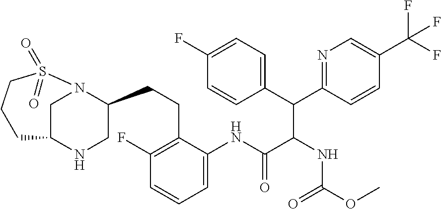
C(C(C(C1=CC=C(F)C=C1)C1=NC=C(C(F)(F)F)C=C1)NC(OC)=O)(=O)NC1=CC=CC(F)=C1CCC1CNC2CN1S(=O)(=O)CCC2
